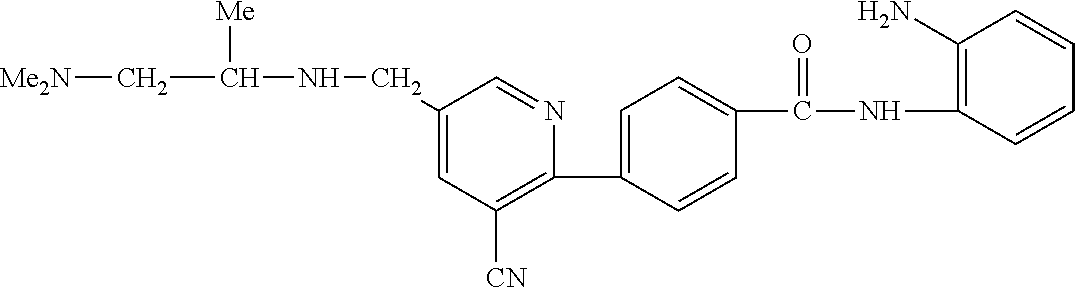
C1(C2=CC=C(C(NC3=C(N)C=CC=C3)=O)C=C2)=C([CN])C=C(CNC(C[Me2N])[Me])C=N1
